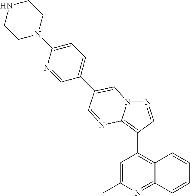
C1=C(C)N=C2C(=C1C1=C3N(N=C1)C=C(C1=CC=C(N4CCNCC4)N=C1)C=N3)C=CC=C2
